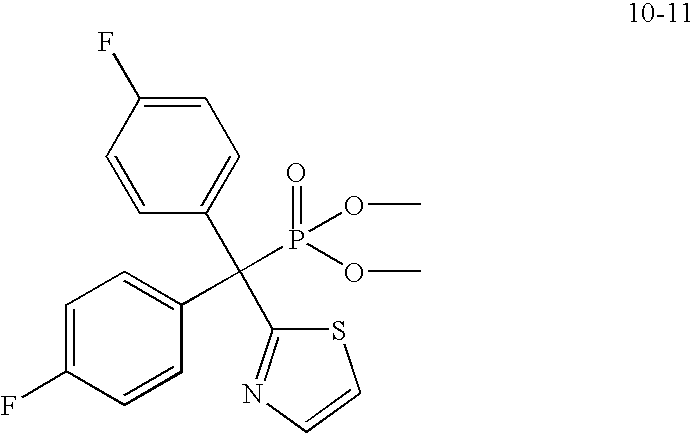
C1=C(F)C=CC(C(P(=O)(OC)OC)(C2=CC=C(F)C=C2)C2=NC=CS2)=C1
